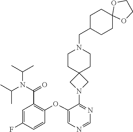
C1(OC2=C(C(=O)N(C(C)C)C(C)C)C=C(F)C=C2)=CN=CN=C1N1CC2(C1)CCN(CC1CCC3(CC1)OCCO3)CC2
